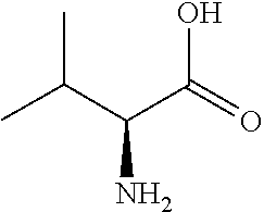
C(C(N)C(O)=O)(C)C
